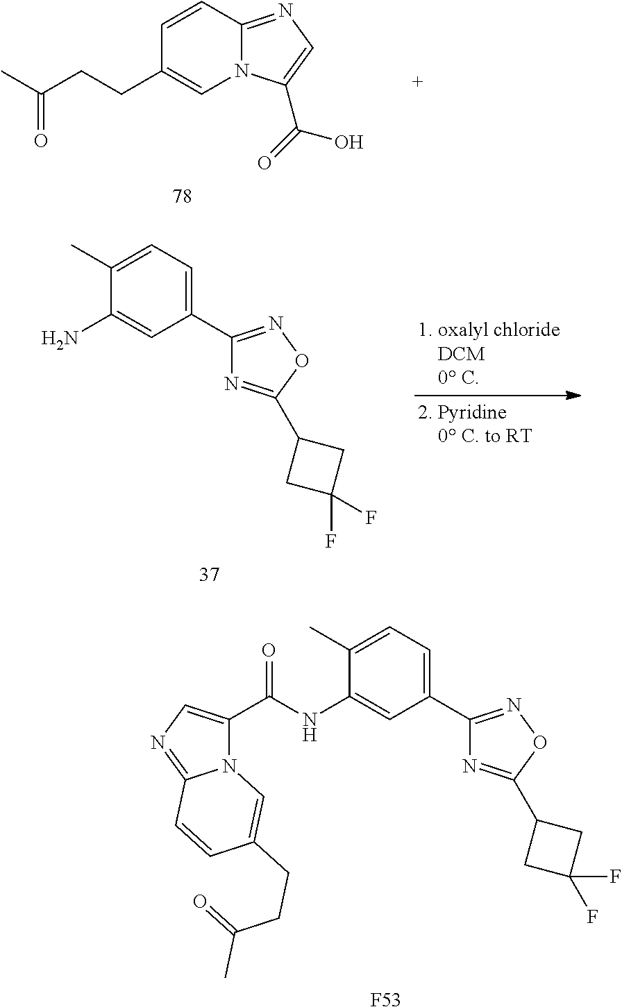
C1=CC2=NC=C(C(=O)O)N2C=C1CCC(C)=O.C1(C2=NOC(C3CC(F)(F)C3)=N2)=CC=C(C)C(N)=C1.[F53].N12C(C(NC3=CC(C4=NOC(C5CC(F)(F)C5)=N4)=CC=C3C)=O)=CN=C1C=CC(CCC(=O)C)=C2
